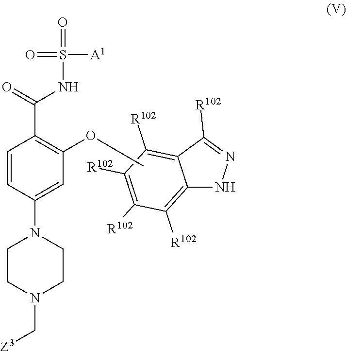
C1([R102])=C2C(=C([R102])C([R102])=C1[R102])C([R102])=NN2.C(N1CCN(C2=CC(OC)=C(C(=O)NS([A1])(=O)=O)C=C2)CC1)[Z3]
